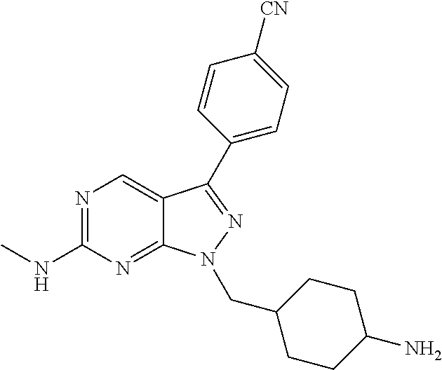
N1=C(NC)N=C2C(=C1)C(C1=CC=C([CN])C=C1)=NN2CC1CCC(N)CC1
